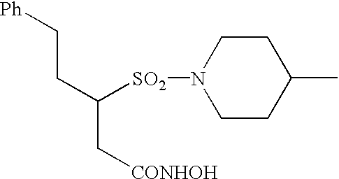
[Ph]CCC([SO2]N1CCC(C)CC1)C[CONHOH]
